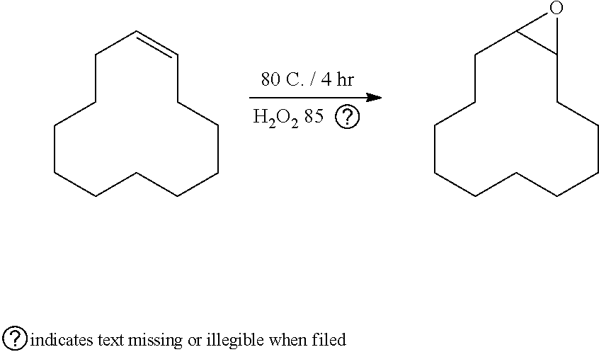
C1CCCCCCCC=CCC1.C1CCCCCCCC2C(CC1)O2
